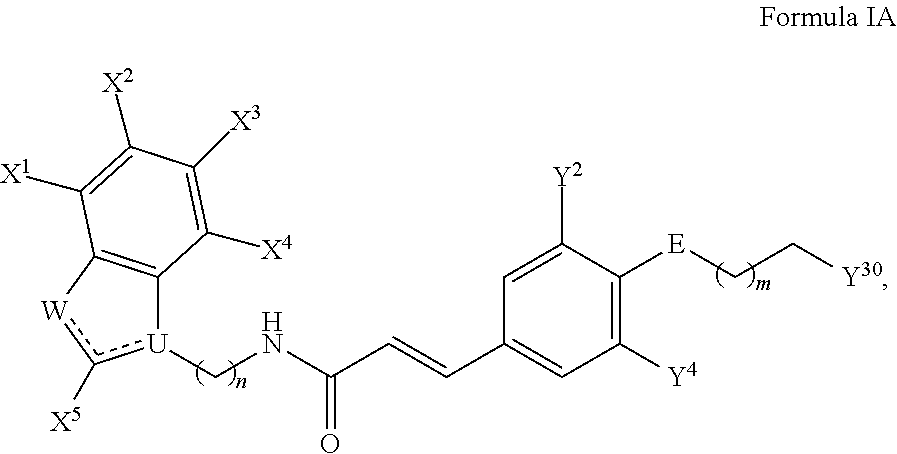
[U]1(CNC(C=CC2=CC([Y4])=C([E]CC[Y30])C([Y2])=C2)=O)c([X5])[W]C2=C1C([X4])=C([X3])C([X2])=C2[X1]
